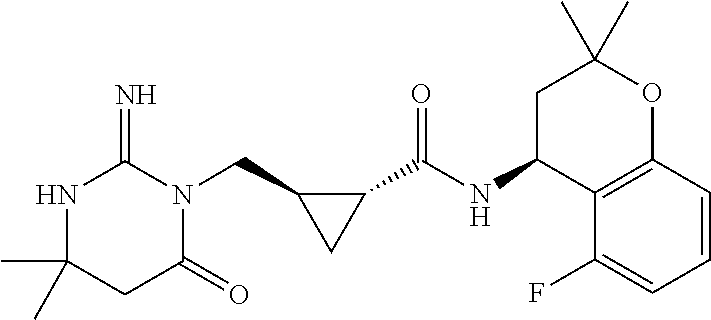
CC1(C)NC(=N)N(CC2CC2C(NC2C3=C(OC(C)(C)C2)C=CC=C3F)=O)C(=O)C1
